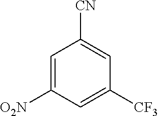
C1=C([O2N])C=C([CF3])C=C1[CN]
